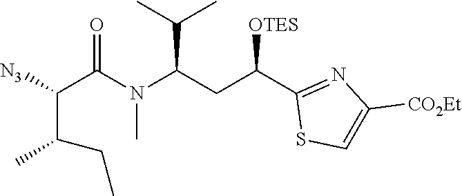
[OTES]C(C1=NC([CO2Et])=CS1)CC(N(C(C([N3])C(C)CC)=O)C)C(C)C
